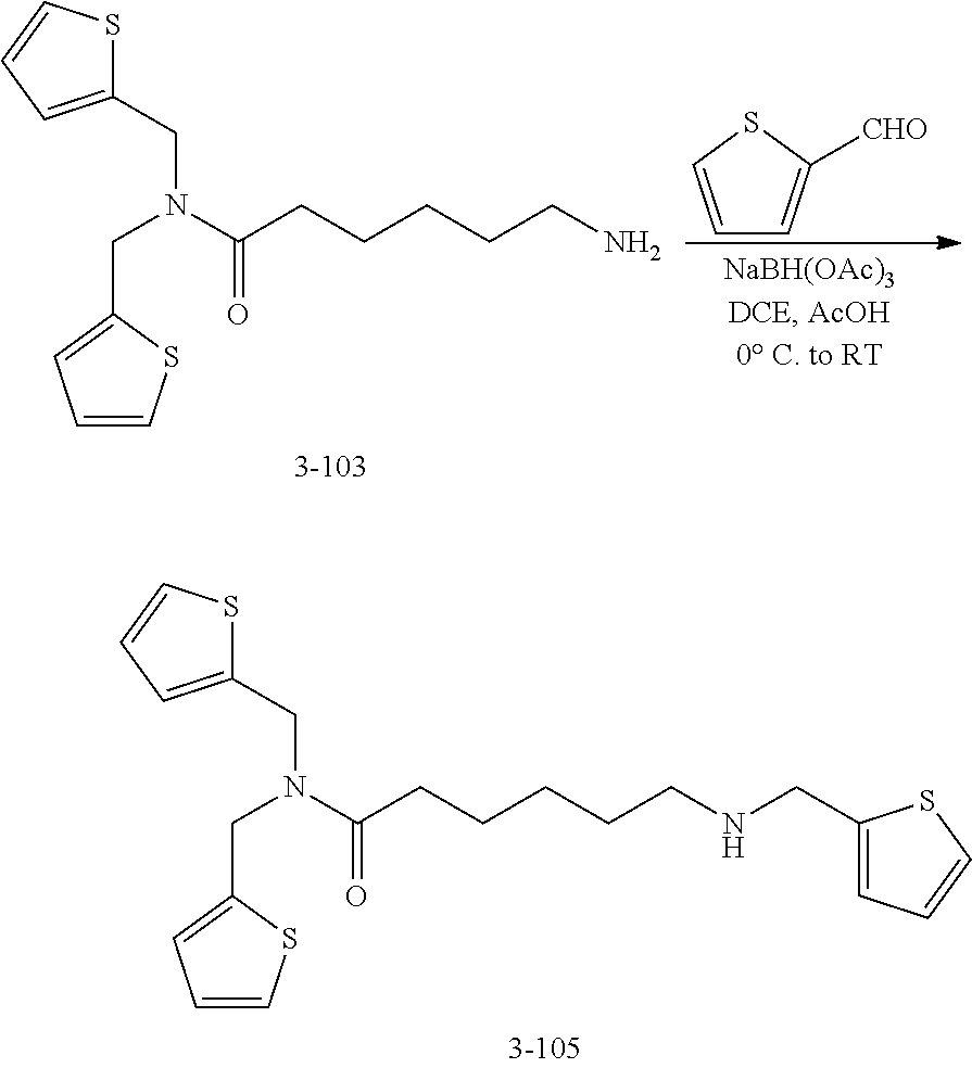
C1=CSC(CN(CC2=CC=CS2)C(CCCCCN)=O)=C1.C1=CSC([CHO])=C1.C1=CSC(CN(CC2=CC=CS2)C(CCCCCNCC2=CC=CS2)=O)=C1
